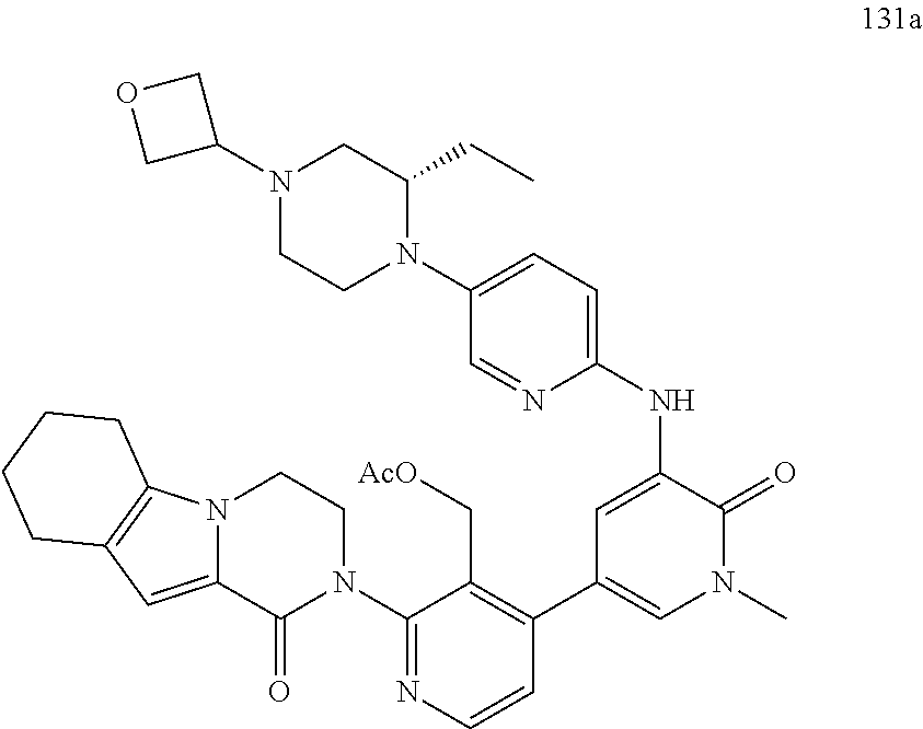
C1(NC2=CC(C3=C(C[AcO])C(N4CCN5C(=CC6=C5CCCC6)C4=O)=NC=C3)=CN(C)C2=O)=CC=C(N2C(CC)CN(C3COC3)CC2)C=N1
